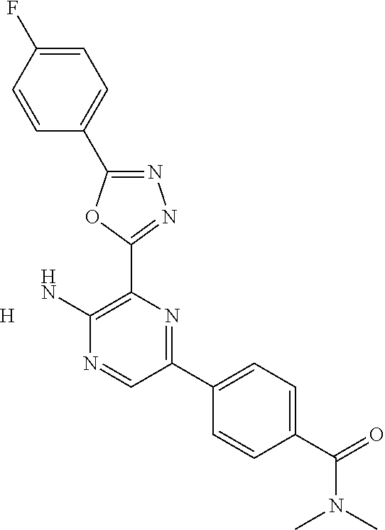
N1=C(C2=CC=C(F)C=C2)OC(C2=C(N)N=CC(C3=CC=C(C(N(C)C)=O)C=C3)=N2)=N1.[H]
